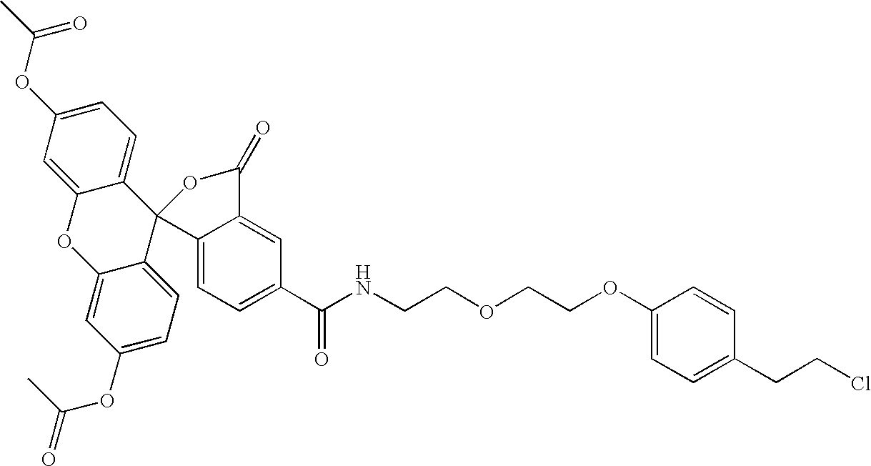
C1=C(OC(C)=O)C=C2C(=C1)C1(C3=CC=C(OC(=O)C)C=C3O2)C2=CC=C(C(NCCOCCOC3=CC=C(CCCl)C=C3)=O)C=C2C(=O)O1
